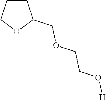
C1CCOC1COCCO[H]
